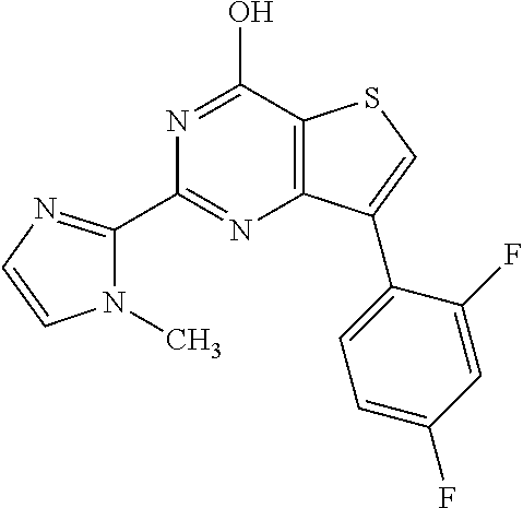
N1(C)C(C2=NC3=C(C(O)=N2)SC=C3C2=CC=C(F)C=C2F)=NC=C1
